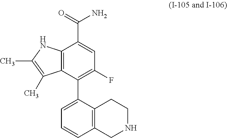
C12=C(C(C3=CC=CC4=C3CCNC4)=C(F)C=C1C(=O)N)C(C)=C(C)N2
